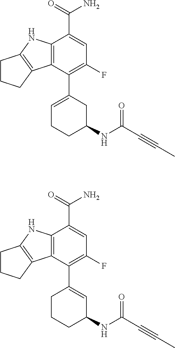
C12=C(C(C3=CCCC(NC(C#CC)=O)C3)=C(F)C=C1C(=O)N)C1=C(N2)CCC1.C12=C(C(C3=CC(NC(C#CC)=O)CCC3)=C(F)C=C1C(=O)N)C1=C(N2)CCC1
